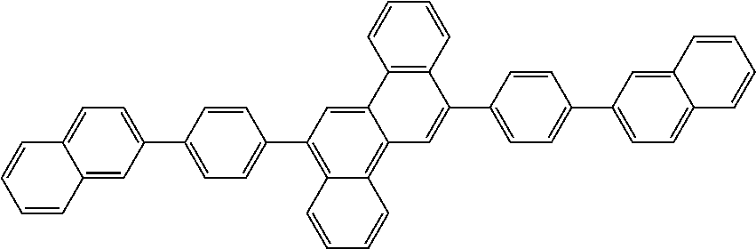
C1=C2C(=C3C(=C1C1=CC=C(C4=CC=C5C(=C4)C=CC=C5)C=C1)C=CC=C3)C=C(C1=CC=C(C3=CC=C4C(=C3)C=CC=C4)C=C1)C1=C2C=CC=C1
